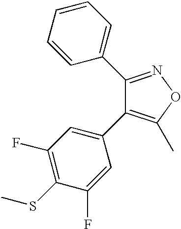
C1(C2=CC=CC=C2)=NOC(C)=C1C1=CC(F)=C(SC)C(F)=C1
